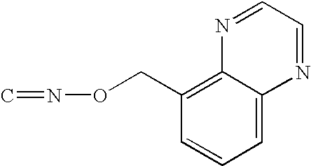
C1=C2C(=C(CON=C)C=C1)N=CC=N2
